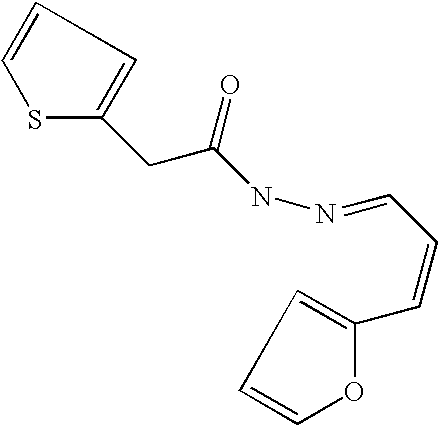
C(=NNC(CC1=CC=CS1)=O)C=CC1=CC=CO1
